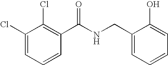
C1(Cl)=CC=CC(C(NCC2=CC=CC=C2O)=O)=C1Cl
